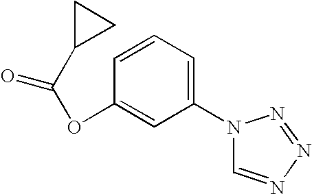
C1=CC=C(N2C=NN=N2)C=C1OC(C1CC1)=O
